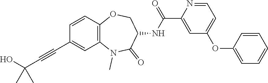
C1=CC2=C(C=C1C#CC(O)(C)C)N(C)C(=O)C(NC(=O)C1=CC(OC3=CC=CC=C3)=CC=N1)CO2
